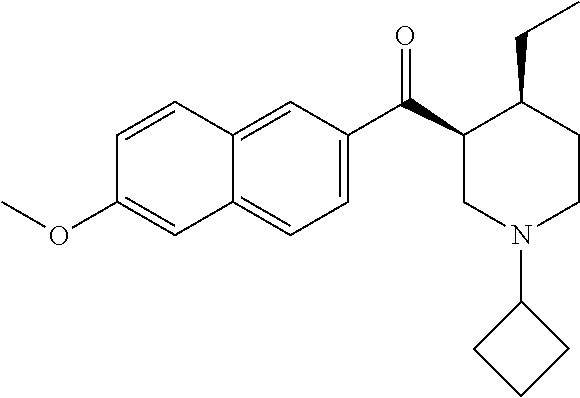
C1=CC2=CC(C(C3CN(C4CCC4)CCC3CC)=O)=CC=C2C=C1OC
